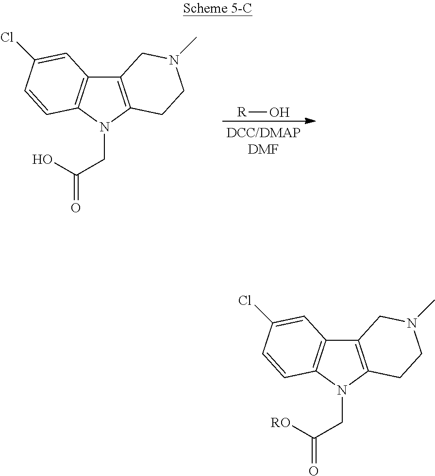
[R]O.C12=C(N(CC(O)=O)C3=C1C=C(Cl)C=C3)CCN(C)C2.C12=C(N(CC([RO])=O)C3=C1C=C(Cl)C=C3)CCN(C)C2
